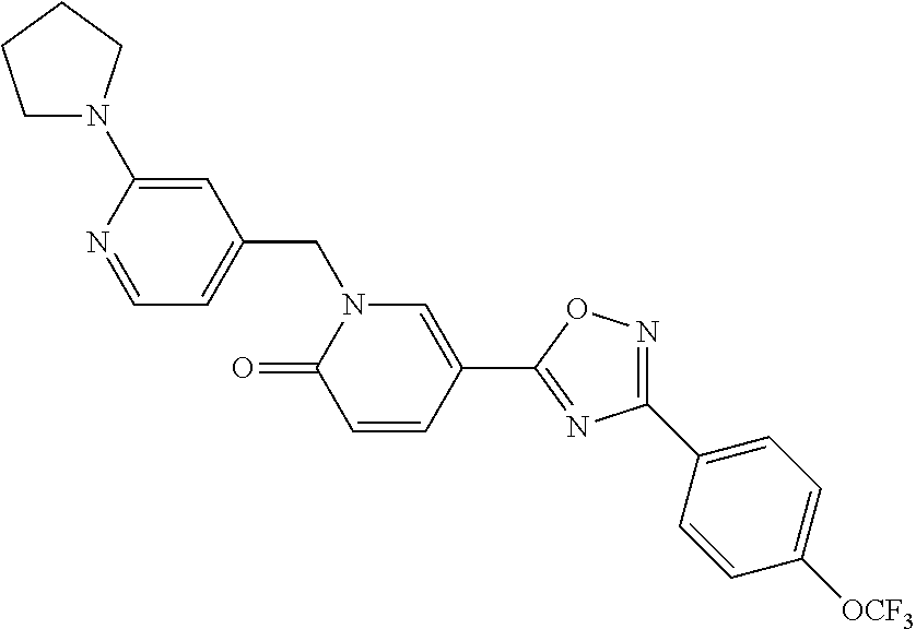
C1=NC(N2CCCC2)=CC(CN2C(=O)C=CC(C3=NC(C4=CC=C([OCF3])C=C4)=NO3)=C2)=C1
